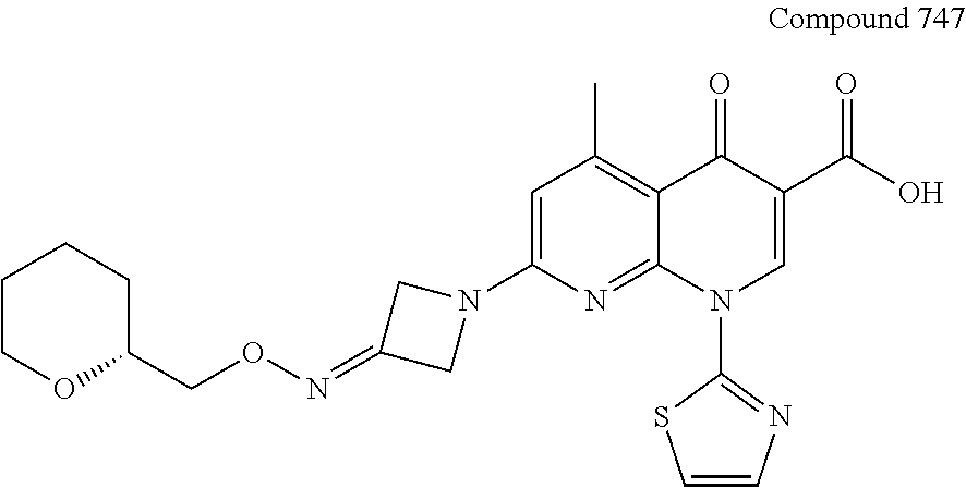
C1COC(CON=C2CN(C3=CC(C)=C4C(=N3)N(C3=NC=CS3)C=C(C(O)=O)C4=O)C2)CC1
